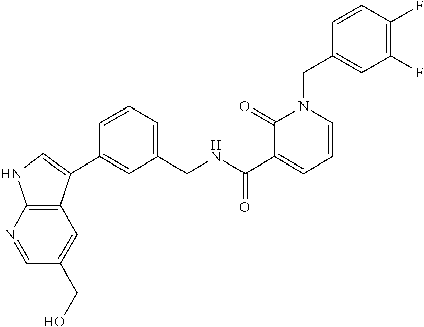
C1(C2=CNC3=C2C=C(CO)C=N3)=CC(CNC(C2=CC=CN(CC3=CC(F)=C(F)C=C3)C2=O)=O)=CC=C1
